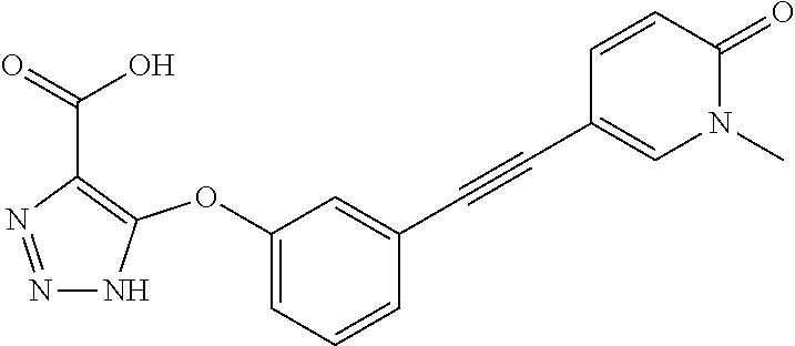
C1(OC2=C(C(=O)O)N=NN2)=CC=CC(C#CC2=CN(C)C(=O)C=C2)=C1
